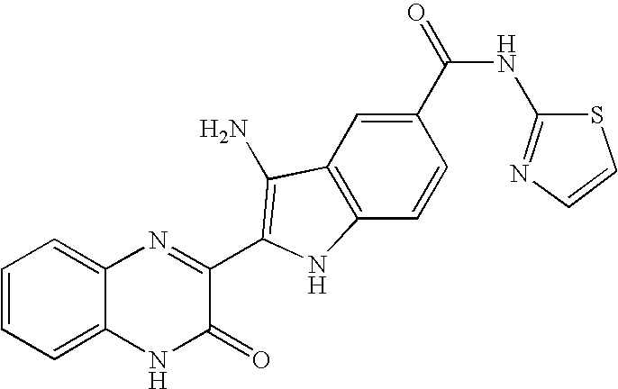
C1=C2C(=CC=C1)N=C(C1=C(N)C3=C(C=CC(C(=O)NC4=NC=CS4)=C3)N1)C(=O)N2
